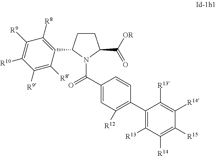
C1(C2=C([R12])C=C(C(=O)N3C(C(=O)[OR])CCC3C3=C([R8])C([R9])=C([R10])C([R9])=C3[R8])C=C2)=C([R13])C([R14])=C([R15])C([R14])=C1[R13]
